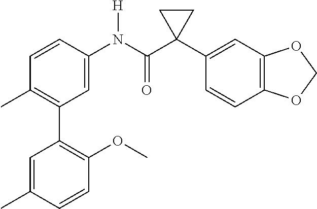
C1=C(N(C(C2(C3=CC4=C(C=C3)OCO4)CC2)=O)[H])C=CC(C)=C1C1=C(OC)C=CC(C)=C1
